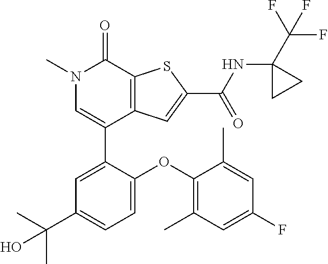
N1(C)C=C(C2=CC(C(C)(C)O)=CC=C2OC2=C(C)C=C(F)C=C2C)C2=C(C1=O)SC(C(NC1(C(F)(F)F)CC1)=O)=C2
